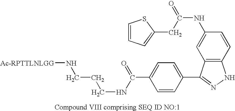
C12=C(C=CC(NC(=O)CC3=CC=CS3)=C1)NN=C2C1=CC=C(C(NCCCN[Ac-RPTTLNLGG])=O)C=C1
